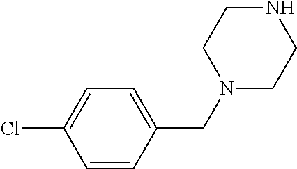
C1=CC(CN2CCNCC2)=CC=C1Cl
